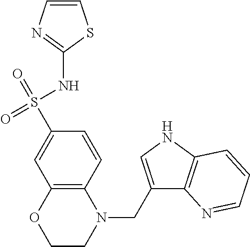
C1=CN=C(NS(=O)(=O)C2=CC3=C(C=C2)N(CC2=CNC4=C2N=CC=C4)CCO3)S1
